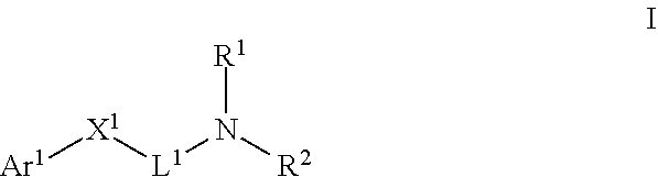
[Ar1][X1][L1]N([R1])[R2]
